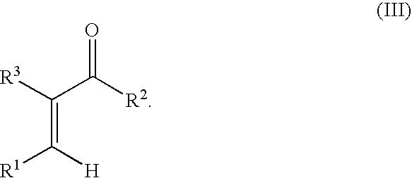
C(=C([H])[R1])(C([R2])=O)[R3]
